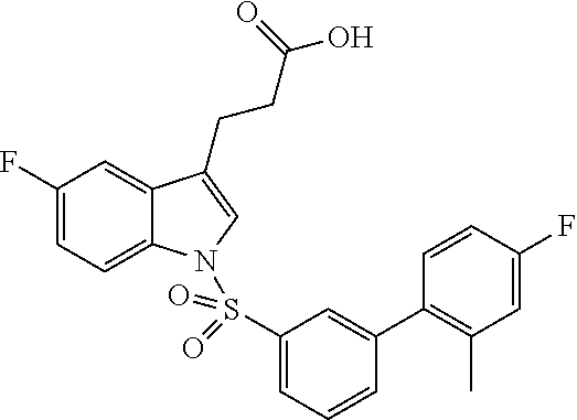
C1(F)=CC=C2C(=C1)C(CCC(O)=O)=CN2S(C1=CC=CC(C2=C(C)C=C(F)C=C2)=C1)(=O)=O
